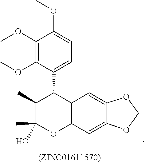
C1(OC)=C(OC)C(C2C(C)C(C)(O)OC3=C2C=C2OCOC2=C3)=CC=C1OC
